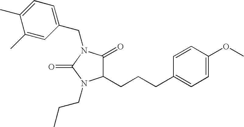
C1(CCCC2=CC=C(OC)C=C2)C(=O)N(CC2=CC=C(C)C(C)=C2)C(=O)N1CCC
